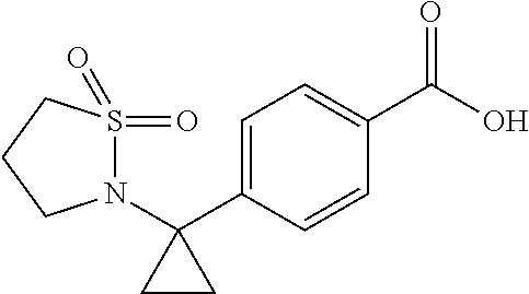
C1=C(C2(N3S(=O)(=O)CCC3)CC2)C=CC(C(O)=O)=C1
